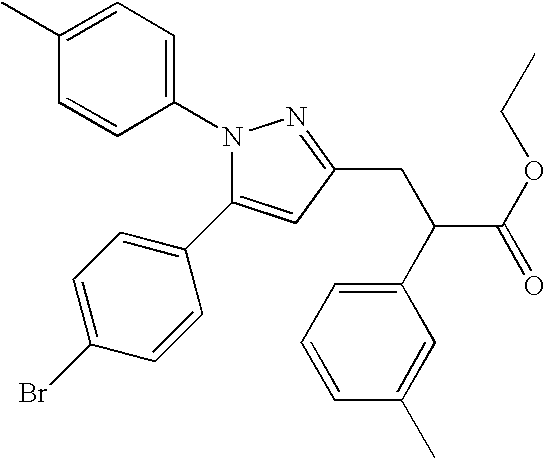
N1(C2=CC=C(C)C=C2)C(C2=CC=C(Br)C=C2)=CC(CC(C2=CC=CC(C)=C2)C(OCC)=O)=N1
